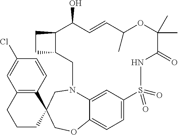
C12C(CN3C4=CC(=CC=C4OCC4(C3)C3=C(CCC4)C=C(Cl)C=C3)S(=O)(=O)NC(=O)C(C)(C)OC(C)C=CC1O)CC2
